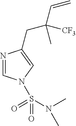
N1=CN(S(=O)(=O)N(C)C)C=C1CC([CF3])(C=C)C
